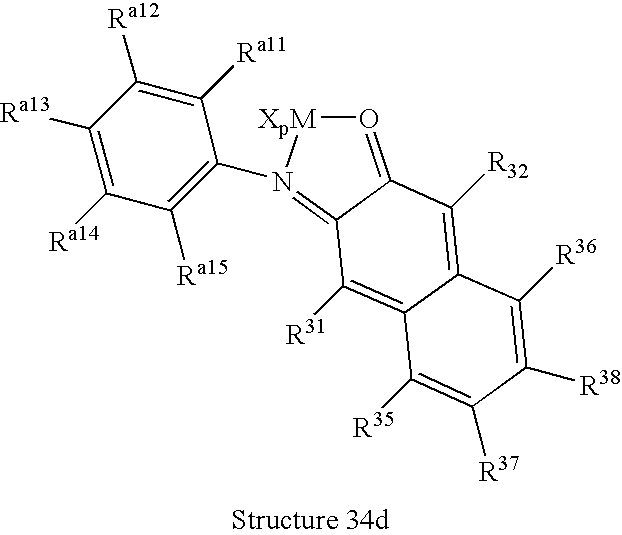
O1=C2C(=N(C3=C([Ra15])C([Ra14])=C([Ra13])C([Ra12])=C3[Ra11])[XpM]1)C([R31])=C1C(=C2[R32])C([R36])=C([R38])C([R37])=C1[R35]
